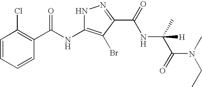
C1=CC=CC(C(NC2=C(Br)C(C(NC(C)(C(N(CC)C)=O)[H])=O)=NN2)=O)=C1Cl
